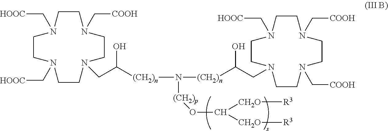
C1CN(C[COOH])CCN(CC([(CH2)n]N([(CH2)n]C(CN2CCN(C[HOOC])CCN(C[COOH])CCN(C[COOH])CC2)O)[(CH2)p]OC([CH2O][R3])[CH2O][R3])O)CCN(C[HOOC])CCN1C[HOOC]
